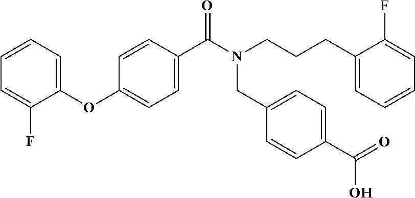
C1=CC=C(OC2=CC=C(C(N(CCCC3=CC=CC=C3F)CC3=CC=C(C(=O)O)C=C3)=O)C=C2)C(F)=C1
